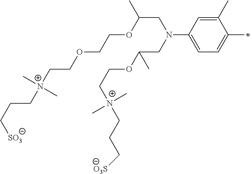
[SO3]CCC[N+](CCOCCOC(C)CN(CC(OCC[N+](CCC[O3S])(C)C)C)C1=CC=C(C)C(C)=C1)(C)C
